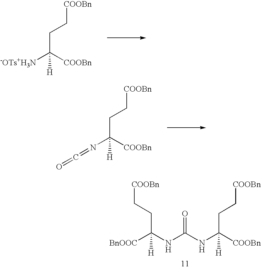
C(C([COOBn])([-OTs+H3N])[H])C[COOBn].C(C([COOBn])(N=C=O)[H])C[COOBn].[BnOOC]C(NC(NC([COOBn])([H])CC[COOBn])=O)([H])CC[COOBn]
